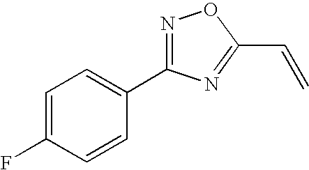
N1=C(C2=CC=C(F)C=C2)N=C(C=C)O1
